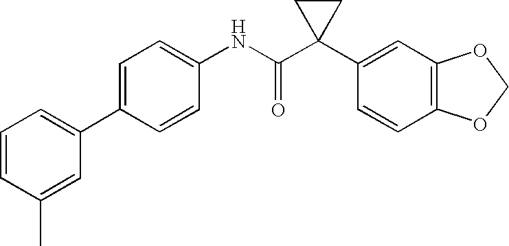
C1=C(NC(C2(C3=CC4=C(C=C3)OCO4)CC2)=O)C=CC(C2=CC=CC(C)=C2)=C1
